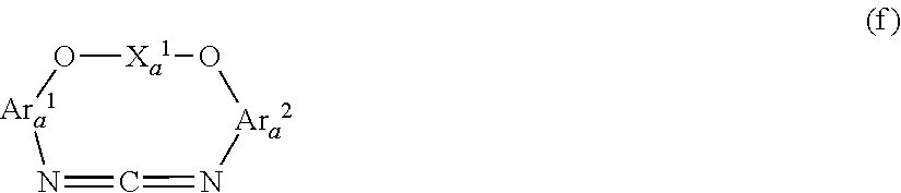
[Xa1]1O[Ara2]N=C=N[Ara1]O1
